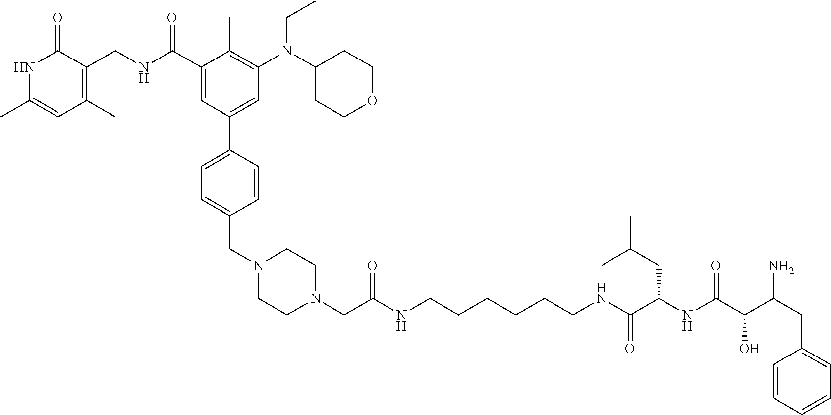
N1(CC(NCCCCCCNC(C(CC(C)C)NC(C(C(CC2=CC=CC=C2)N)O)=O)=O)=O)CCN(CC2=CC=C(C3=CC(N(C4CCOCC4)CC)=C(C)C(C(NCC4=C(C)C=C(C)NC4=O)=O)=C3)C=C2)CC1
